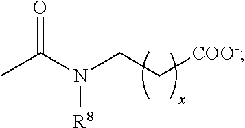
CC(=O)N([R8])CC[COO-]
